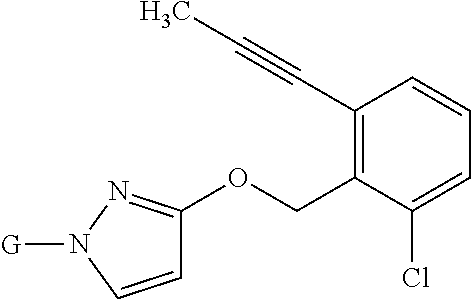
C1=CN([G])N=C1OCC1=C(C#CC)C=CC=C1Cl
